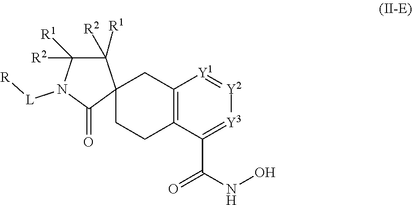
C12=C([Y1]=[Y2][Y3]=C1C(NO)=O)CC1(CC2)C([R2])([R1])C([R2])([R1])N([L][R])C1=O
